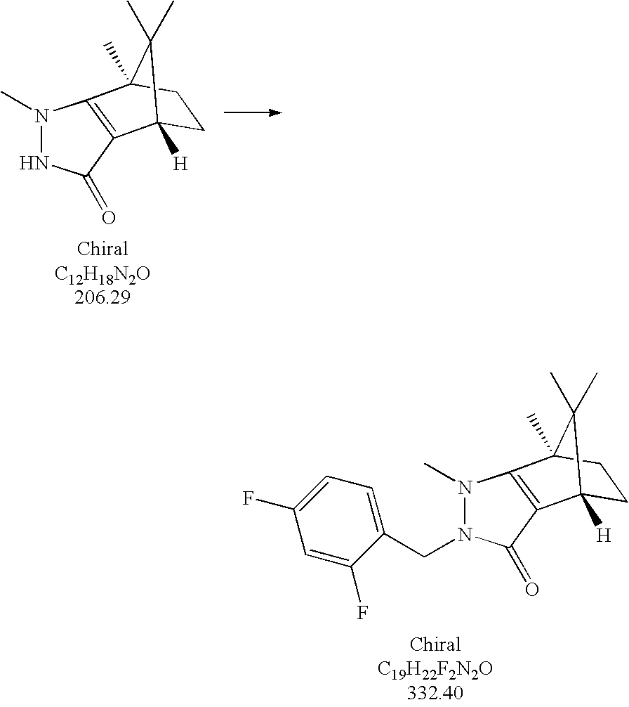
N1(C)NC(=O)C2=C1C1(C)CCC2([H])C1(C)C.N1(C)N(CC2=CC=C(F)C=C2F)C(=O)C2=C1C1(C)CCC2([H])C1(C)C
